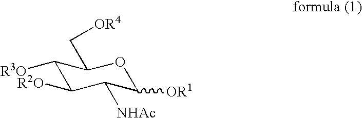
C1([R3O])C([R2O])C([NHAc])C([OR1])OC1C[OR4]
